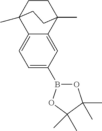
C1=C2C(=CC(B3OC(C)(C)C(C)(C)O3)=C1)C1(C)CCC2(C)CC1
